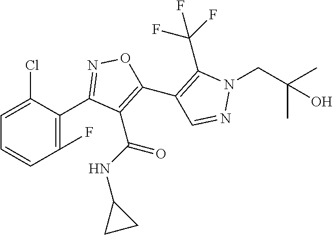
C1=CC(F)=C(C2=NOC(C3=C(C(F)(F)F)N(CC(C)(C)O)N=C3)=C2C(=O)NC2CC2)C(Cl)=C1
